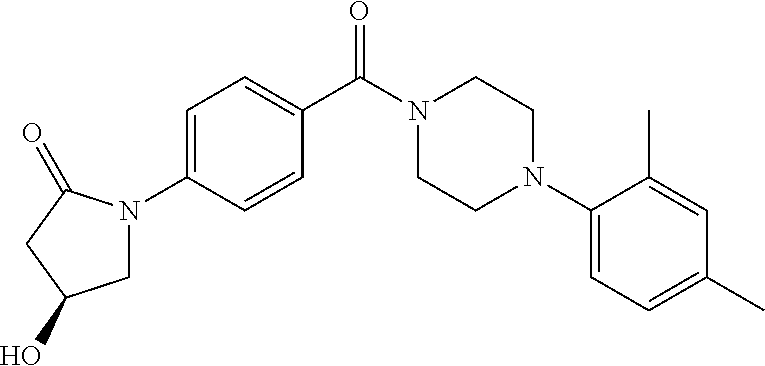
C1=C(N2CC(O)CC2=O)C=CC(C(N2CCN(C3=CC=C(C)C=C3C)CC2)=O)=C1
